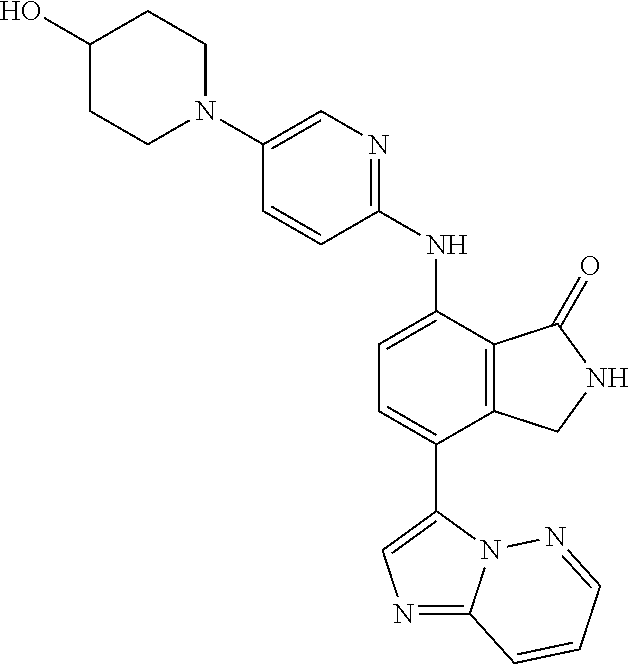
N1(C2=CN=C(NC3=CC=C(C4=CN=C5N4N=CC=C5)C4=C3C(=O)NC4)C=C2)CCC(O)CC1
